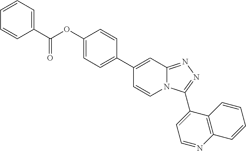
C1(C2=CC=C(OC(C3=CC=CC=C3)=O)C=C2)=CC2=NN=C(C3=CC=NC4=C3C=CC=C4)N2C=C1
